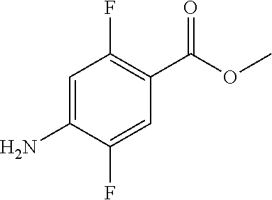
COC(=O)C1=C(F)C=C(N)C(F)=C1
